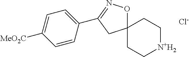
C1(C2=NOC3(C2)CC[N+H2]CC3)=CC=C([MeO2C])C=C1.[Cl-]
